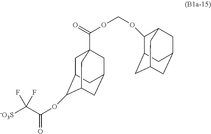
[-O3S]C(C(OC1C2CC3(C(=O)OCOC4C5CC6CC(CC4C6)C5)CC(CC1C3)C2)=O)(F)F
